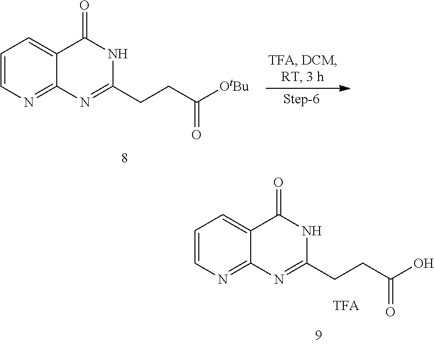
C12=NC=CC=C1C(=O)NC(CCC(=O)[OtBu])=N2.C12=NC=CC=C1C(=O)NC(CCC(=O)O)=N2
